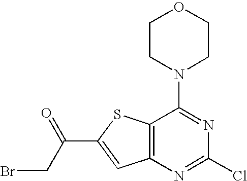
C12=C(N=C(Cl)N=C1N1CCOCC1)C=C(C(=O)CBr)S2
